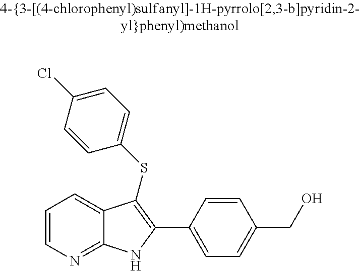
C1=CN=C2C(=C1)C(SC1=CC=C(Cl)C=C1)=C(C1=CC=C(CO)C=C1)N2
